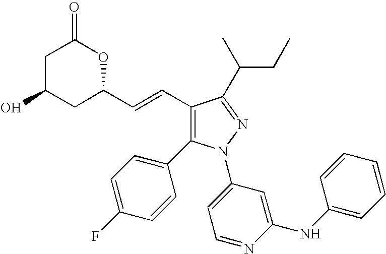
C1(C=CC2OC(=O)CC(O)C2)=C(C2=CC=C(F)C=C2)N(C2=CC=NC(NC3=CC=CC=C3)=C2)N=C1C(C)CC
